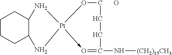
C1CCC2C(C1)N[Pt]1(->O=C(N[(CH2)15CH3])CCCO1)N2.O
